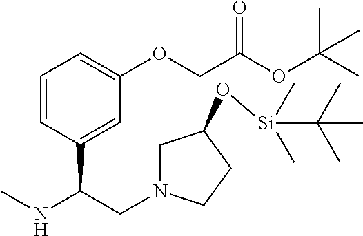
C1=C(OCC(OC(C)(C)C)=O)C=C(C(NC)CN2CC(O[Si](C(C)(C)C)(C)C)CC2)C=C1
